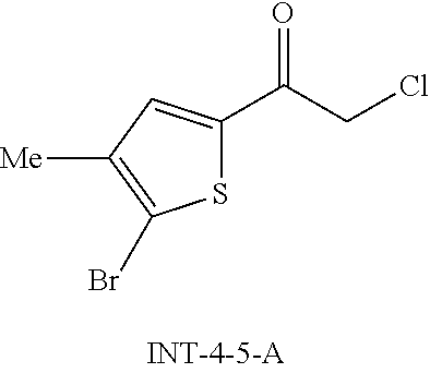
S1C(C(CCl)=O)=CC([Me])=C1Br
